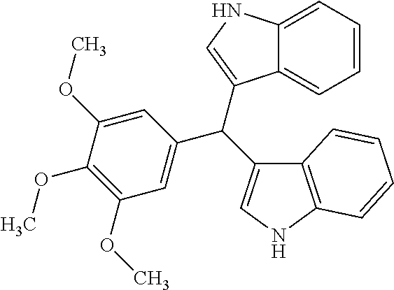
C1(OC)=C(OC)C(OC)=CC(C(C2=CNC3=CC=CC=C32)C2=CNC3=C2C=CC=C3)=C1
